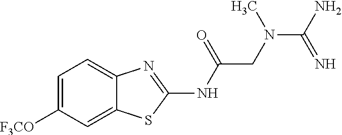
C1=C([F3CO])C=C2C(=C1)N=C(NC(CN(C(N)=N)C)=O)S2
